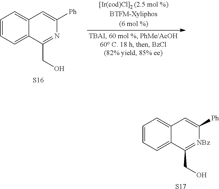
C1=CC=C2C(=C1)C=C([Ph])N=C2CO.[S16].C1=CC=C2C(=C1)C=C([Ph])[NBz]=C2CO.[S17]
